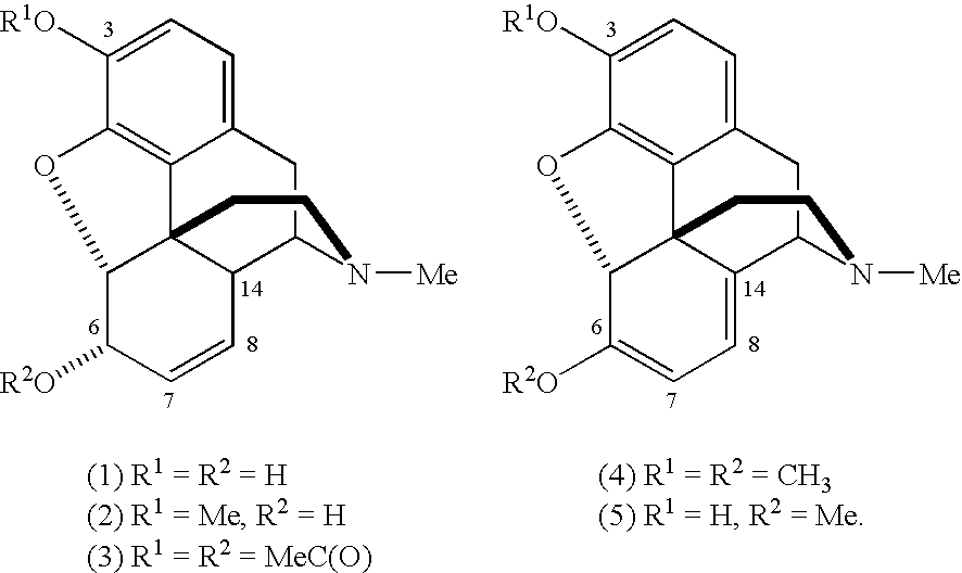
C12=CC=C([R1O])C3=C1C14C(C(C2)N([Me])CC1)C=CC([R2O])C4O3.C12=CC=C([R1O])C3=C1C14C(=CC=C([R2O])C1O3)C(C2)N([Me])CC4
